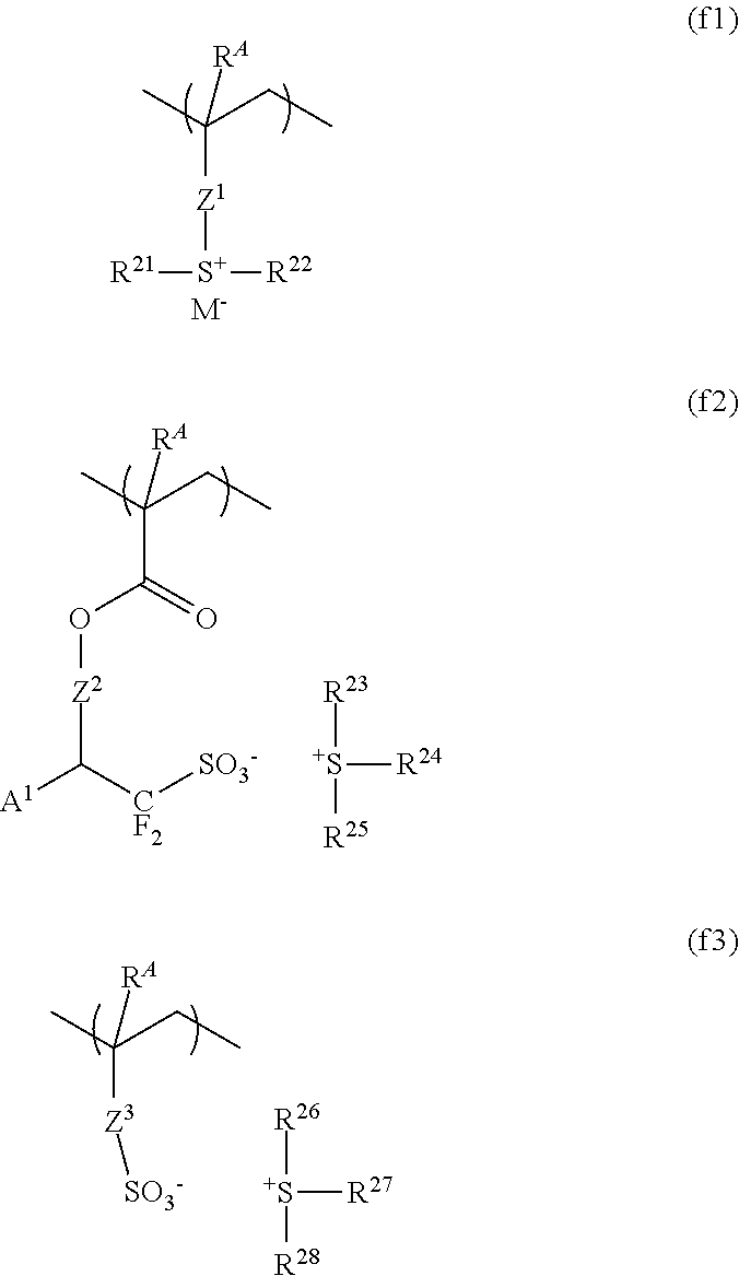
C(CC)(C)([Z1][S+]([R21])[R22])[RA].[M-].C(CC)(C)(C(=O)O[Z2]C([A1])[CF2][SO3-])[RA].[S+]([R24])([R23])[R25].[S+]([R27])([R26])[R28].C(C)C(C)([RA])[Z3][SO3-]
